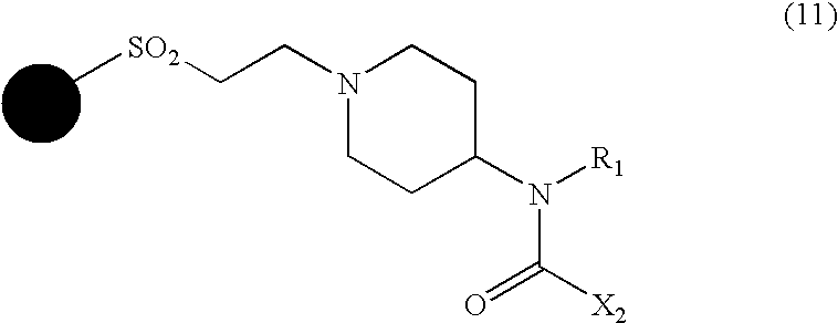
C[SO2]CCN1CCC(N([R1])C([X2])=O)CC1
